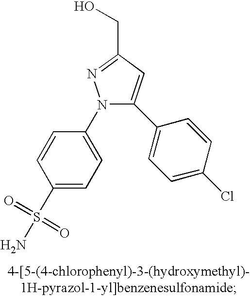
C1(S(N)(=O)=O)=CC=C(N2C(C3=CC=C(Cl)C=C3)=CC(CO)=N2)C=C1
